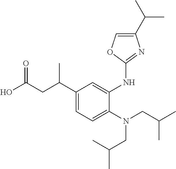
OC(CC(C1=CC=C(N(CC(C)C)CC(C)C)C(NC2=NC(C(C)C)=CO2)=C1)C)=O
